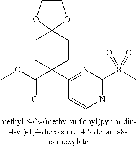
N1=C(S(C)(=O)=O)N=C(C2(C(OC)=O)CCC3(CC2)OCCO3)C=C1
